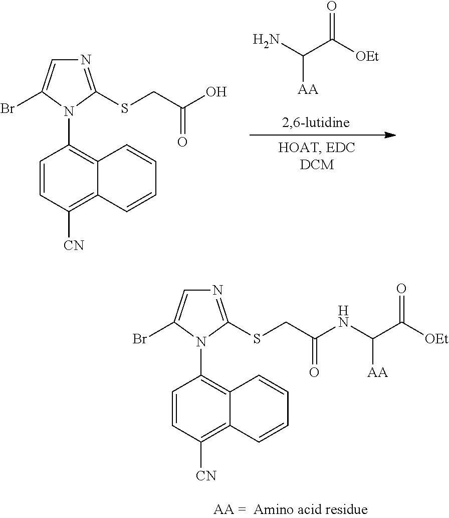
[AA]C(N)C([OEt])=O.C1=CC([CN])=C2C(=C1N1C(SCC(O)=O)=NC=C1Br)C=CC=C2.C1=CC([CN])=C2C(=C1N1C(SCC(NC(C([OEt])=O)[AA])=O)=NC=C1Br)C=CC=C2
